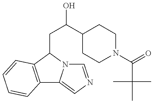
C12=C(C(CC(C3CCN(C(C(C)(C)C)=O)CC3)O)N3C1=CN=C3)C=CC=C2
